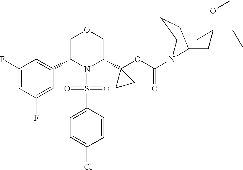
C1(C2N(S(=O)(=O)C3=CC=C(Cl)C=C3)C(C3(OC(=O)N4C5CC(OC)(CC)CC4CC5)CC3)COC2)=CC(F)=CC(F)=C1
